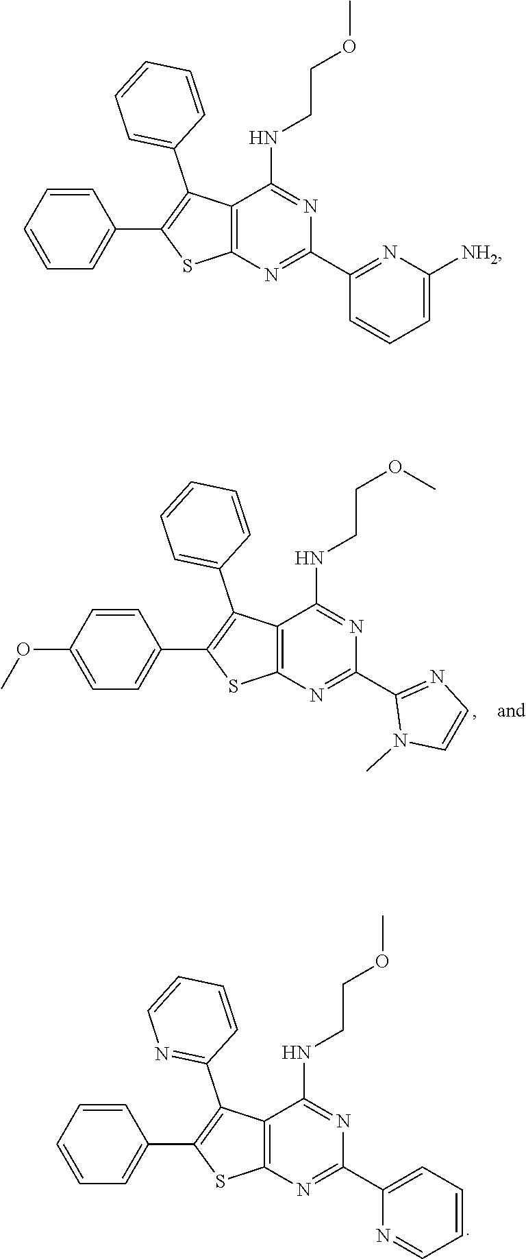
C12=C(N=C(C3=NC([NH2])=CC=C3)N=C1NCCOC)SC(C1=CC=CC=C1)=C2C1=CC=CC=C1.C12=C(N=C(C3=NC=CN3C)N=C1NCCOC)SC(C1=CC=C(OC)C=C1)=C2C1=CC=CC=C1.C12=C(N=C(C3=CC=CC=N3)N=C1NCCOC)SC(C1=CC=CC=C1)=C2C1=NC=CC=C1
